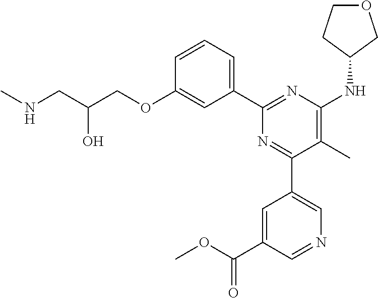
C1=CC=C(C2=NC(NC3COCC3)=C(C)C(C3=CN=CC(C(OC)=O)=C3)=N2)C=C1OCC(CNC)O
